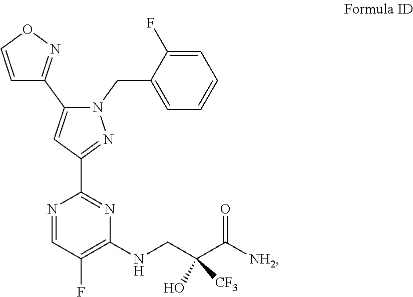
N1=CC(F)=C(NCC(C([NH2])=O)(O)[CF3])N=C1C1=NN(CC2=CC=CC=C2F)C(C2=NOC=C2)=C1
